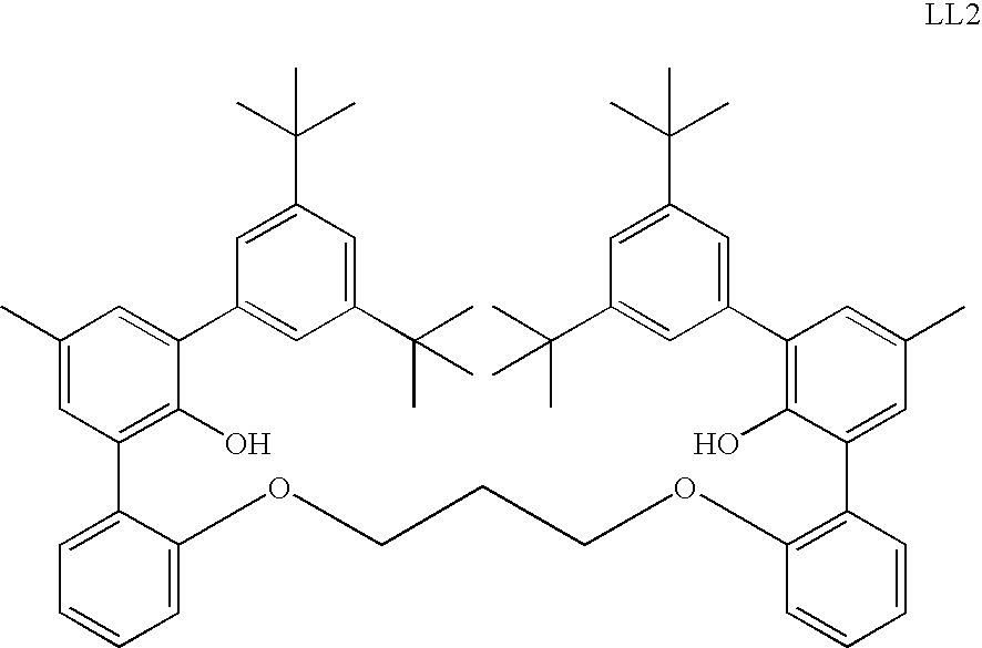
C1(C(C)(C)C)=CC(C(C)(C)C)=CC(C2=CC(C)=CC(C3=CC=CC=C3OCCCOC3=C(C4=CC(C)=CC(C5=CC(C(C)(C)C)=CC(C(C)(C)C)=C5)=C4O)C=CC=C3)=C2O)=C1
